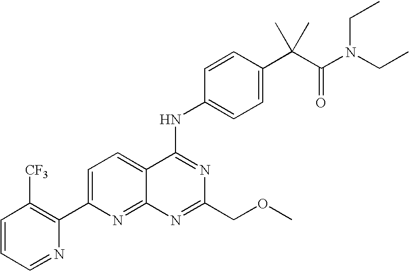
C1=CC=NC(C2=CC=C3C(=N2)N=C(COC)N=C3NC2=CC=C(C(C(N(CC)CC)=O)(C)C)C=C2)=C1[CF3]
